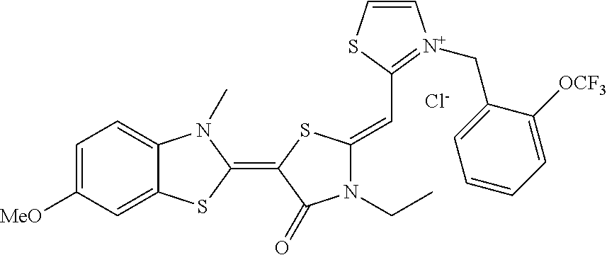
[Cl-].C1=C([MeO])C=C2C(=C1)N(C)C(=C1C(=O)N(CC)C(=CC3=[N+](CC4=CC=CC=C4[OCF3])C=CS3)S1)S2
